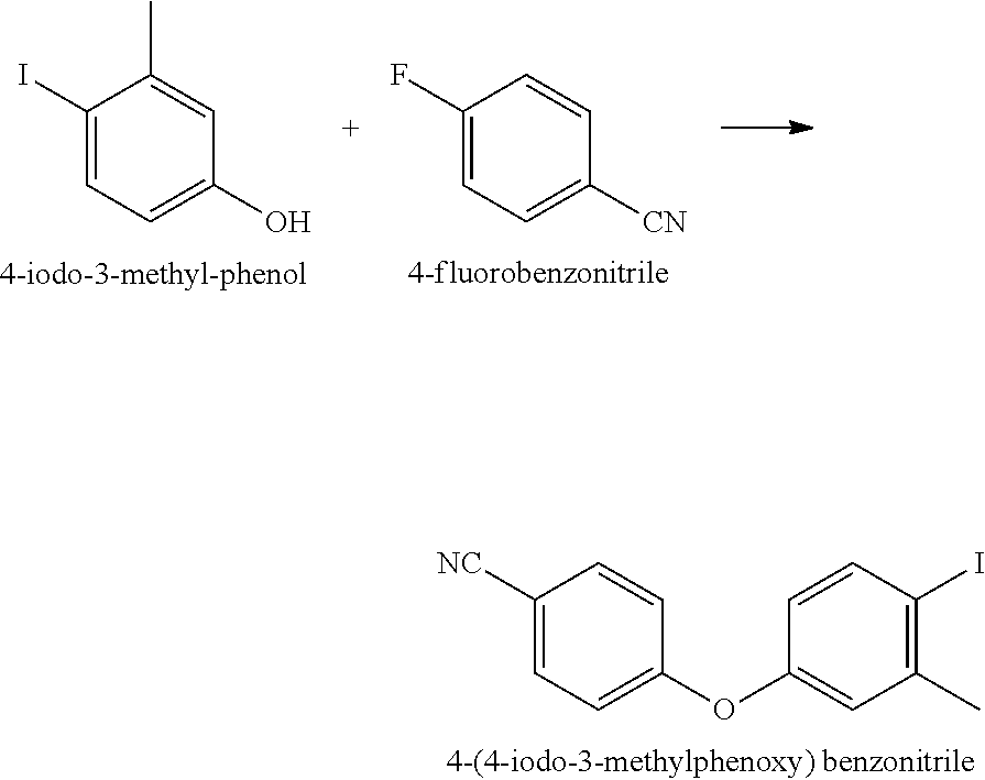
C1(I)=CC=C(O)C=C1C.C1(F)=CC=C([CN])C=C1.C1([NC])=CC=C(OC2=CC(C)=C(I)C=C2)C=C1
